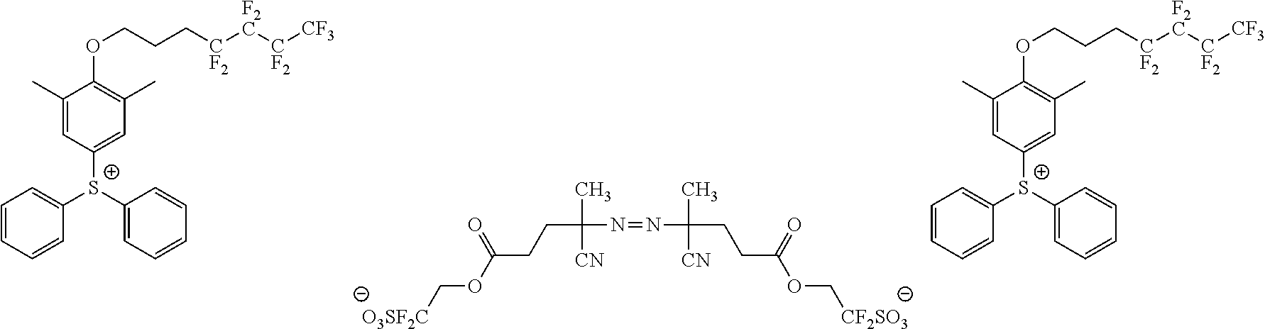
C(C(N=NC(CCC(OC[CF2SO3])=O)(C)[CN])(C)[CN])CC(OC[O3SF2C])=O.C1=CC=CC([S+](C2=CC=CC=C2)C2=CC(C)=C(OCCC[CF2][F2C][CF2][CF3])C(C)=C2)=C1.C1=CC=CC([S+](C2=CC=CC=C2)C2=CC(C)=C(OCCC[CF2][F2C][CF2][CF3])C(C)=C2)=C1
